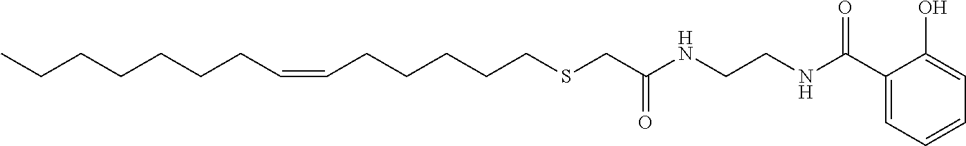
CCCCCCCC=CCCCCCSCC(NCCNC(C1=CC=CC=C1O)=O)=O
